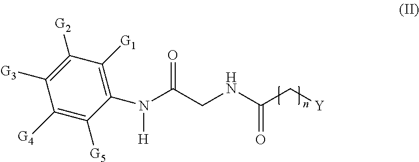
C1([G1])=C(N([H])C(CNC(C[Y])=O)=O)C([G5])=C([G4])C([G3])=C1[G2]
